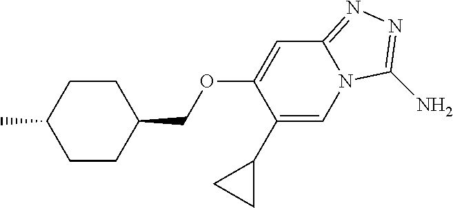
C1CC(COC2=CC3=NN=C(N)N3C=C2C2CC2)CCC1C
